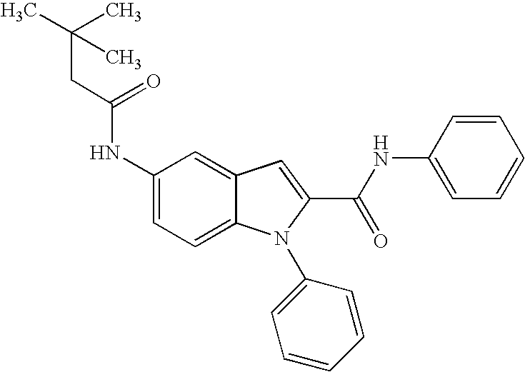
C1(NC(CC(C)(C)C)=O)=CC=C2C(=C1)C=C(C(NC1=CC=CC=C1)=O)N2C1=CC=CC=C1
